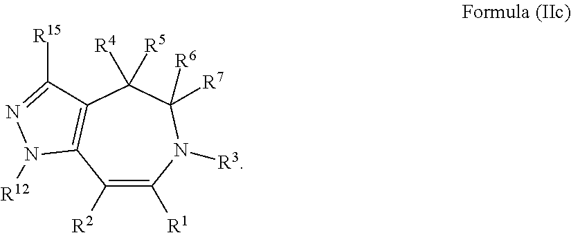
C1([R2])=C([R1])N([R3])C([R6])([R7])C([R5])([R4])C2=C1N([R12])N=C2[R15]
